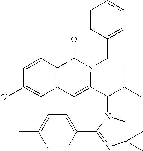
C1=CC(Cl)=CC2=C1C(=O)N(CC1=CC=CC=C1)C(C(C(C)C)N1CC(C)(C)N=C1C1=CC=C(C)C=C1)=C2
